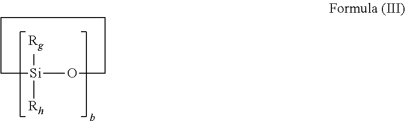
C1[Si]([Rh])([Rg])OCCC1
